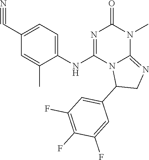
C1(C#N)=CC=C(NC2=NC(=O)N(C)C3=NCC(C4=CC(F)=C(F)C(F)=C4)N23)C(C)=C1
